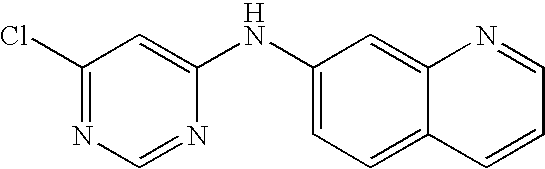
C1(Cl)=NC=NC(NC2=CC=C3C(=C2)N=CC=C3)=C1
